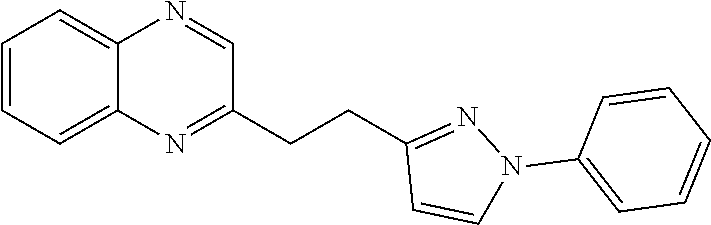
C1=CC=C2C(=C1)N=CC(CCC1=NN(C3=CC=CC=C3)C=C1)=N2
